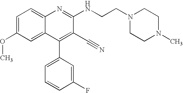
C1=C(OC)C=C2C(=C1)N=C(NCCN1CCN(C)CC1)C(C#N)=C2C1=CC=CC(F)=C1
